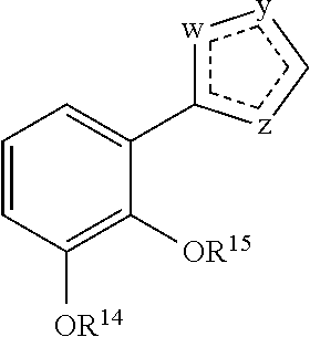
C1=CC([OR14])=C([OR15])C(C2[w][y]C[z]2)=C1.C1CCCC1
